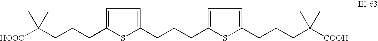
[HOOC]C(CCCC1=CC=C(CCCC2=CC=C(CCCC([COOH])(C)C)S2)S1)(C)C
